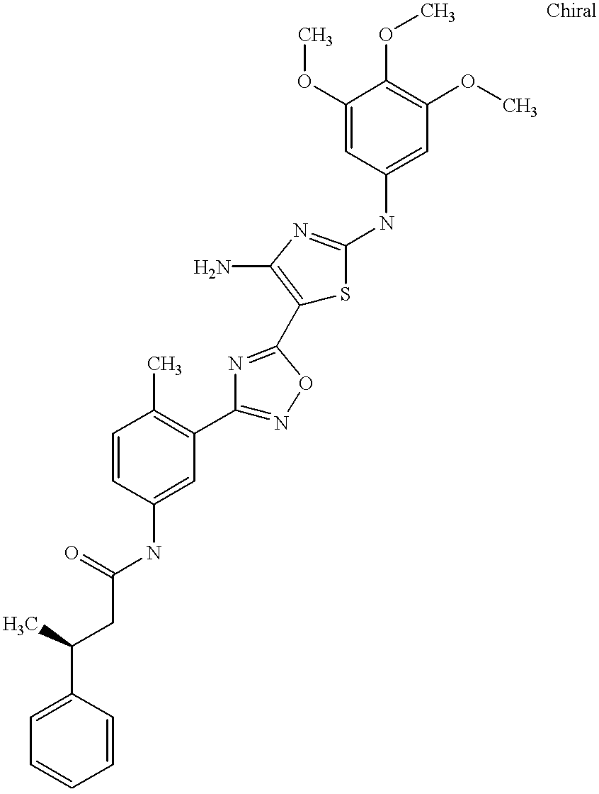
C(C(=O)NC1=CC(C2=NOC(C3=C(N)N=C(NC4=CC(OC)=C(OC)C(OC)=C4)S3)=N2)=C(C)C=C1)C(C1=CC=CC=C1)C
